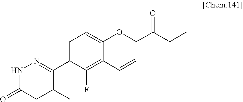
C1(C2=NNC(=O)CC2C)=CC=C(OCC(CC)=O)C(C=C)=C1F
